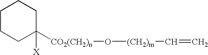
C1CCC([CO2(CH2)n]O[(CH2)m]C=C)([X])CC1
